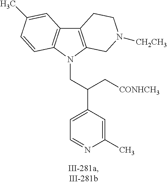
C12=C(N(CC(C3=CC=NC(C)=C3)C[CONHCH3])C3=C1C=C(C)C=C3)CN([CH2CH3])CC2
